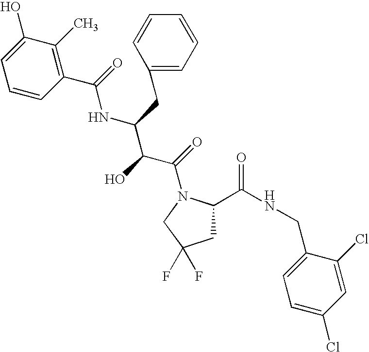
C1C(C(NCC2=CC=C(Cl)C=C2Cl)=O)N(C(=O)C(C(NC(=O)C2=C(C)C(O)=CC=C2)CC2=CC=CC=C2)O)CC1(F)F
